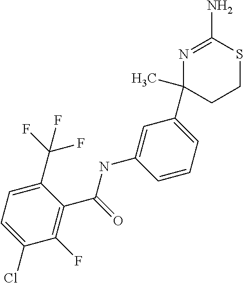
C1(C2=CC=CC(NC(C3=C(F)C(Cl)=CC=C3C(F)(F)F)=O)=C2)(C)CCSC(N)=N1
